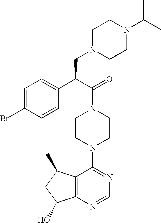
C(N1CCN(C2=NC=NC3=C2C(C)CC3O)CC1)(C(C1=CC=C(Br)C=C1)CN1CCN(C(C)C)CC1)=O
